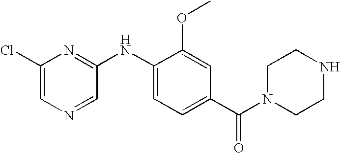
ClC1=CN=CC(NC2=CC=C(C(N3CCNCC3)=O)C=C2OC)=N1
